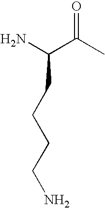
O=C(C)C(N)CCCCN
